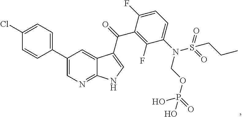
C1(Cl)=CC=C(C2=CN=C3C(=C2)C(C(=O)C2=C(F)C(N(S(CCC)(=O)=O)COP(=O)(O)O)=CC=C2F)=CN3)C=C1
